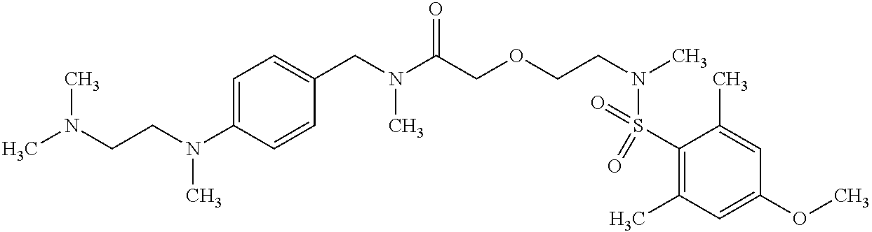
C1=C(N(CCN(C)C)C)C=CC(CN(C(COCCN(C)S(=O)(C2=C(C)C=C(OC)C=C2C)=O)=O)C)=C1
